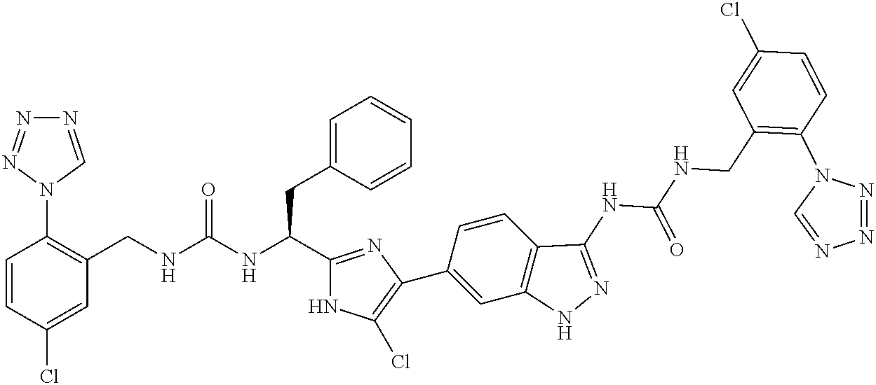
C1=CC(Cl)=CC(CNC(NC(C2=NC(C3=CC4=C(C=C3)C(NC(=O)NCC3=C(N5N=NN=C5)C=CC(Cl)=C3)=NN4)=C(Cl)N2)CC2=CC=CC=C2)=O)=C1N1C=NN=N1
